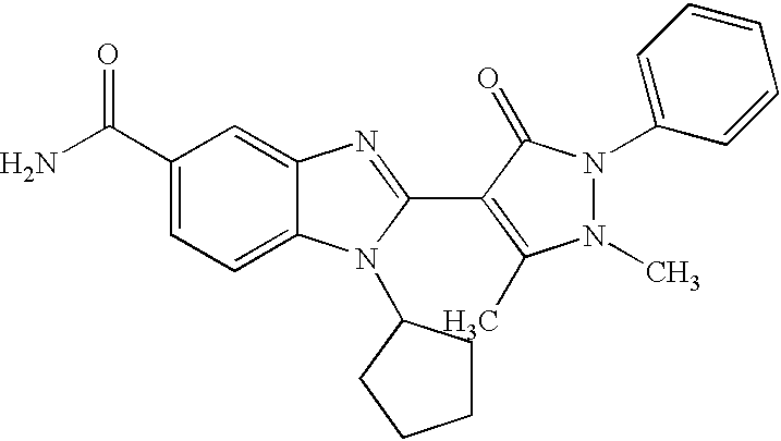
NC(C1=CC=C2C(=C1)N=C(C1=C(C)N(C)N(C3=CC=CC=C3)C1=O)N2C1CCCC1)=O
